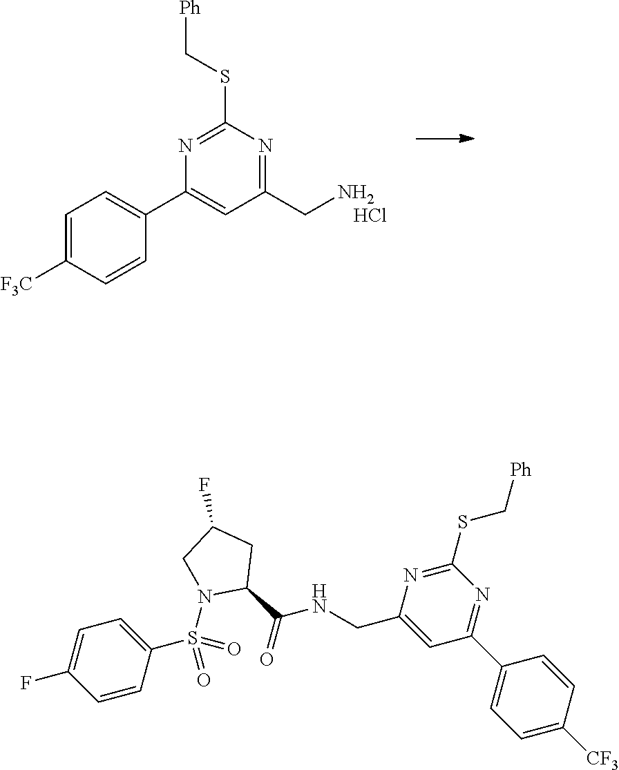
C1(C2=CC(CN)=NC(SC[Ph])=N2)=CC=C([F3C])C=C1.Cl.C1=C(F)C=CC(S(=O)(=O)N2C(C(=O)NCC3=CC(C4=CC=C([CF3])C=C4)=NC(SC[Ph])=N3)CC(F)C2)=C1
